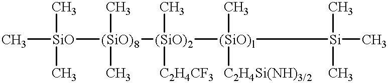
[SiO]([(SiO)8]([(SiO)2]([(SiO)l]([Si](C)(C)C)(C)[C2H4Si(NH)3/2])([C2H4CF3])C)(C)C)(C)(C)C
